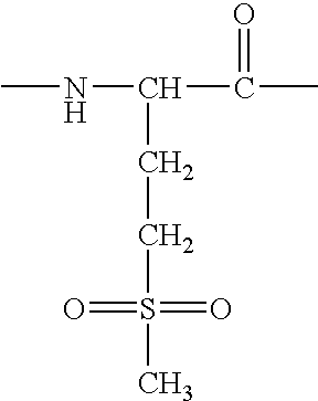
CNC(C(C)=O)CCS(C)(=O)=O
